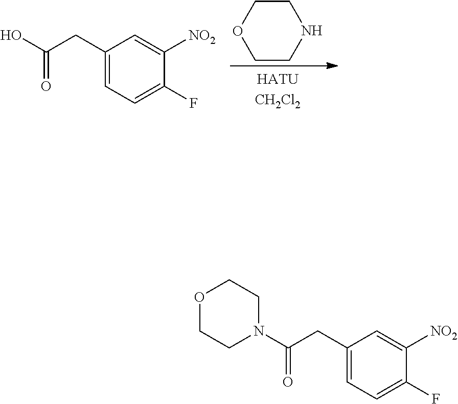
C1CNCCO1.C1(CC(O)=O)=CC=C(F)C([NO2])=C1.C1(CC(N2CCOCC2)=O)=CC=C(F)C([NO2])=C1
